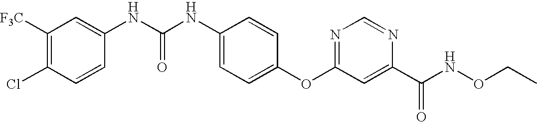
C(NC1=CC=C(OC2=NC=NC(C(NOCC)=O)=C2)C=C1)(=O)NC1=CC([F3C])=C(Cl)C=C1
